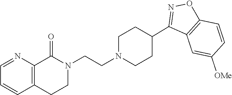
C1=NC2=C(C=C1)CCN(CCN1CCC(C3=NOC4=C3C=C([OMe])C=C4)CC1)C2=O
